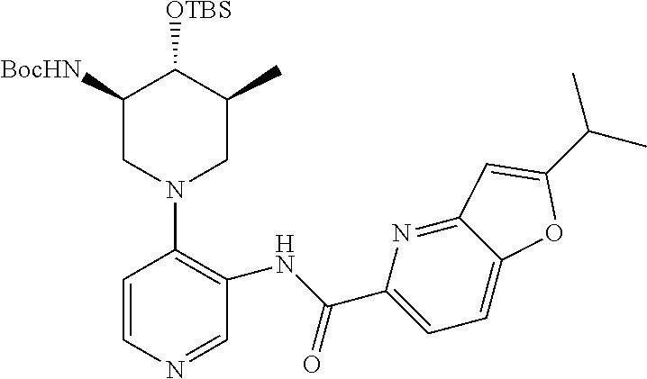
C1([BocHN])CN(C2=C(NC(=O)C3=CC=C4C(=N3)C=C(C(C)C)O4)C=NC=C2)CC(C)C1[OTBS]
